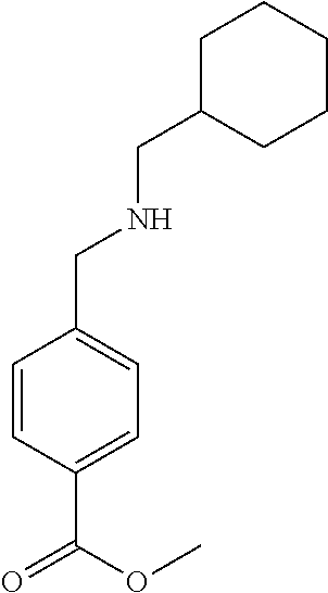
C1=CC(C(=O)OC)=CC=C1CNCC1CCCCC1
